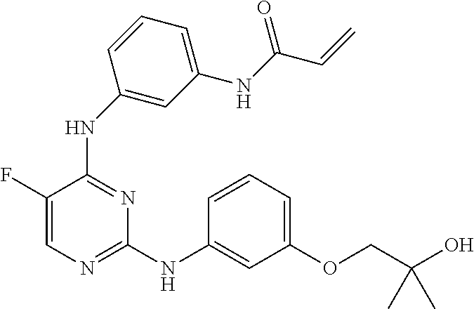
N(C1=NC=C(F)C(NC2=CC(NC(C=C)=O)=CC=C2)=N1)C1=CC(OCC(O)(C)C)=CC=C1
